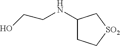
C1(NCCO)CC[SO2]C1
